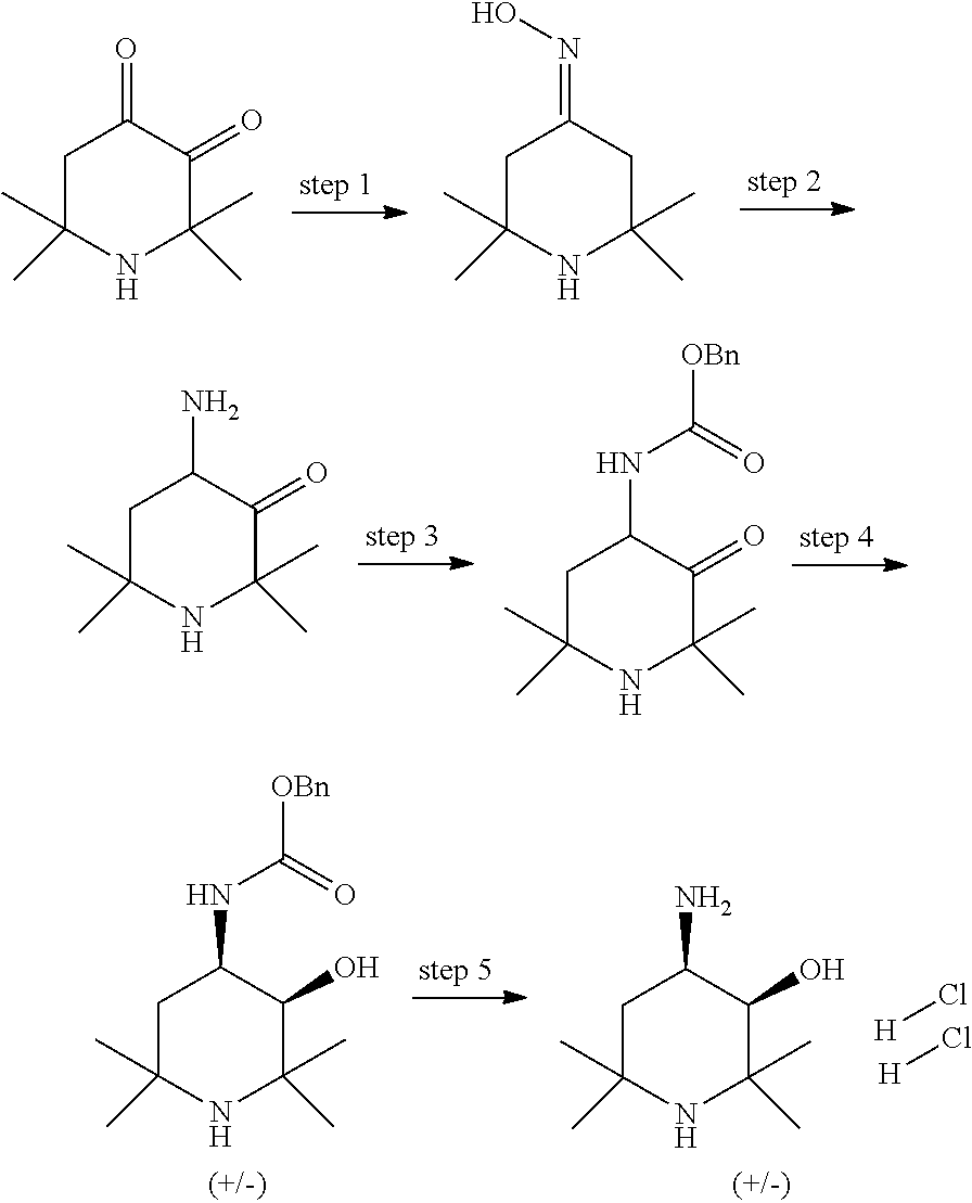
C1C(C)(C)NC(C)(C)C(=O)C1=O.C1C(C)(C)NC(C)(C)CC1=NO.C1C(C)(C)NC(C)(C)C(=O)C1N.C1C(C)(C)NC(C)(C)C(=O)C1NC([OBn])=O.C1C(C)(C)NC(C)(C)C(O)C1N.[H]Cl.[H]Cl.C1C(C)(C)NC(C)(C)C(O)C1NC(=O)[OBn]
